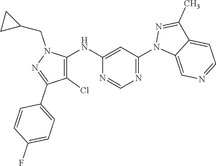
N1=C(C2=CC=C(F)C=C2)C(Cl)=C(NC2=CC(N3C4=CN=CC=C4C(C)=N3)=NC=N2)N1CC1CC1
